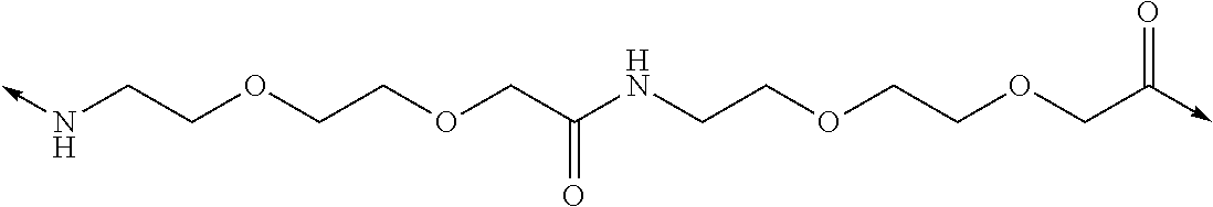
N(->C)CCOCCOCC(=O)NCCOCCOCC(=O)->C
